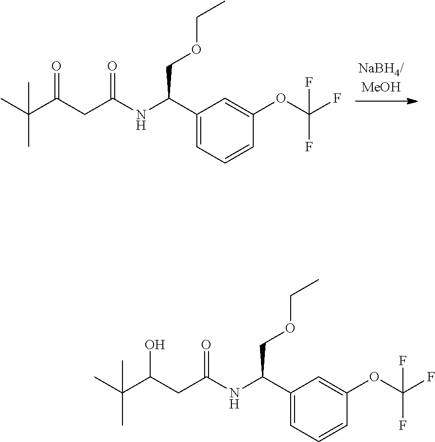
C1(C(NC(CC(C(C)(C)C)=O)=O)COCC)=CC=CC(OC(F)(F)F)=C1.C1(C(NC(CC(C(C)(C)C)O)=O)COCC)=CC=CC(OC(F)(F)F)=C1
